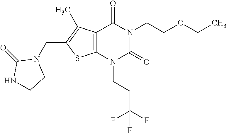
C12=C(N(CCC(F)(F)F)C(=O)N(CCOCC)C1=O)SC(CN1C(=O)NCC1)=C2C
